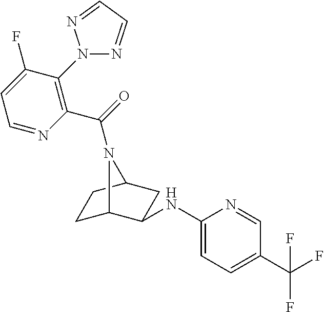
C1C2C(NC3=CC=C(C(F)(F)F)C=N3)CC(C1)N2C(=O)C1=C(N2N=CC=N2)C(F)=CC=N1
